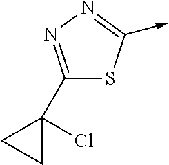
C1(C2(Cl)CC2)=NN=C(->C)S1
